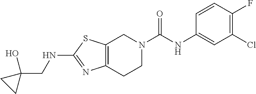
C12=C(CCN(C(NC3=CC(Cl)=C(F)C=C3)=O)C1)N=C(NCC1(O)CC1)S2
